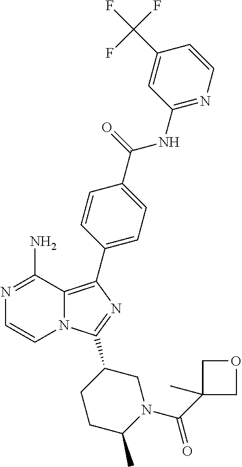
N12C(=C(C3=CC=C(C(=O)NC4=NC=CC(C(F)(F)F)=C4)C=C3)N=C1C1CCC(C)N(C(C3(C)COC3)=O)C1)C(N)=NC=C2
